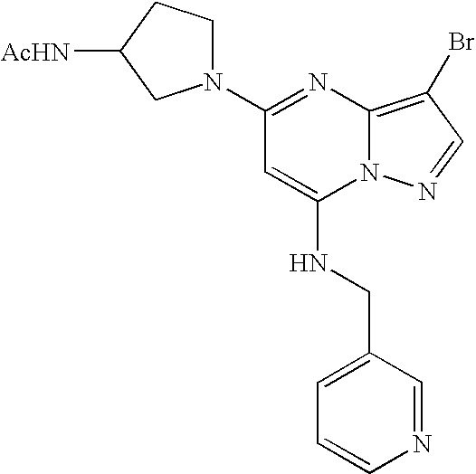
C1=CN=CC(CNC2=CC(N3CCC([AcHN])C3)=NC3=C(Br)C=NN23)=C1
